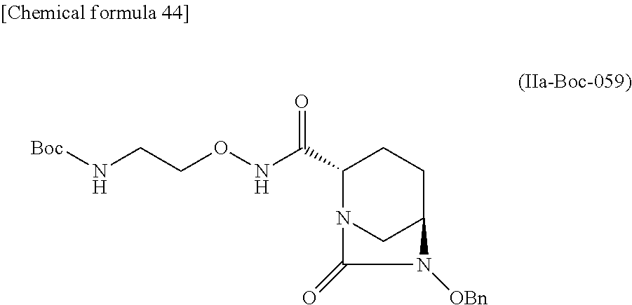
C1(C(=O)NOCCN[Boc])N2CC(CC1)N([OBn])C2=O
